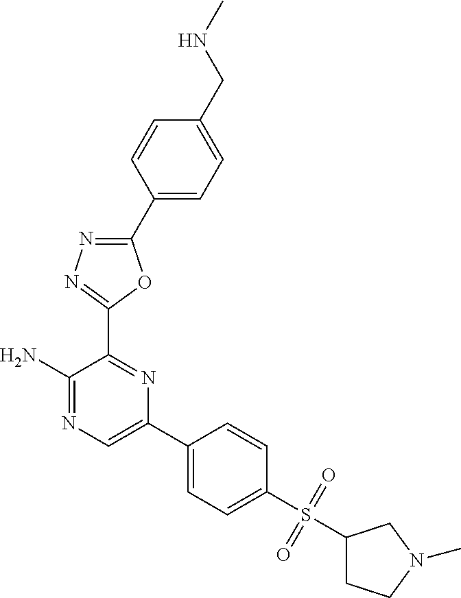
NC1=NC=C(C2=CC=C(S(=O)(=O)C3CCN(C)C3)C=C2)N=C1C1=NN=C(C2=CC=C(CNC)C=C2)O1
